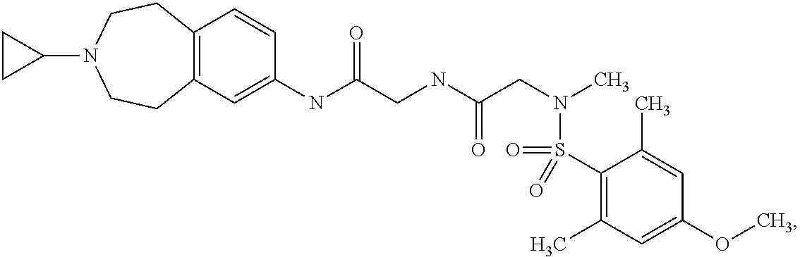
C1(NC(CNC(CN(C)S(=O)(C2=C(C)C=C(OC)C=C2C)=O)=O)=O)=CC2=C(C=C1)CCN(C1CC1)CC2
